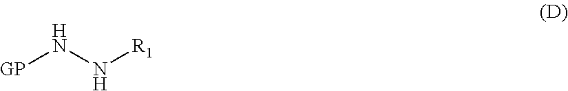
[GP]NN[R1]
